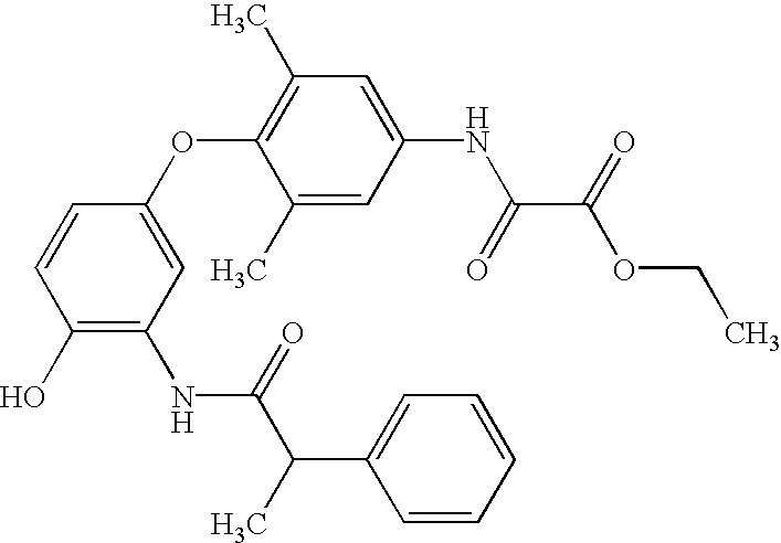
C1(O)=C(NC(=O)C(C2=CC=CC=C2)C)C=C(OC2=C(C)C=C(NC(=O)C(=O)OCC)C=C2C)C=C1
